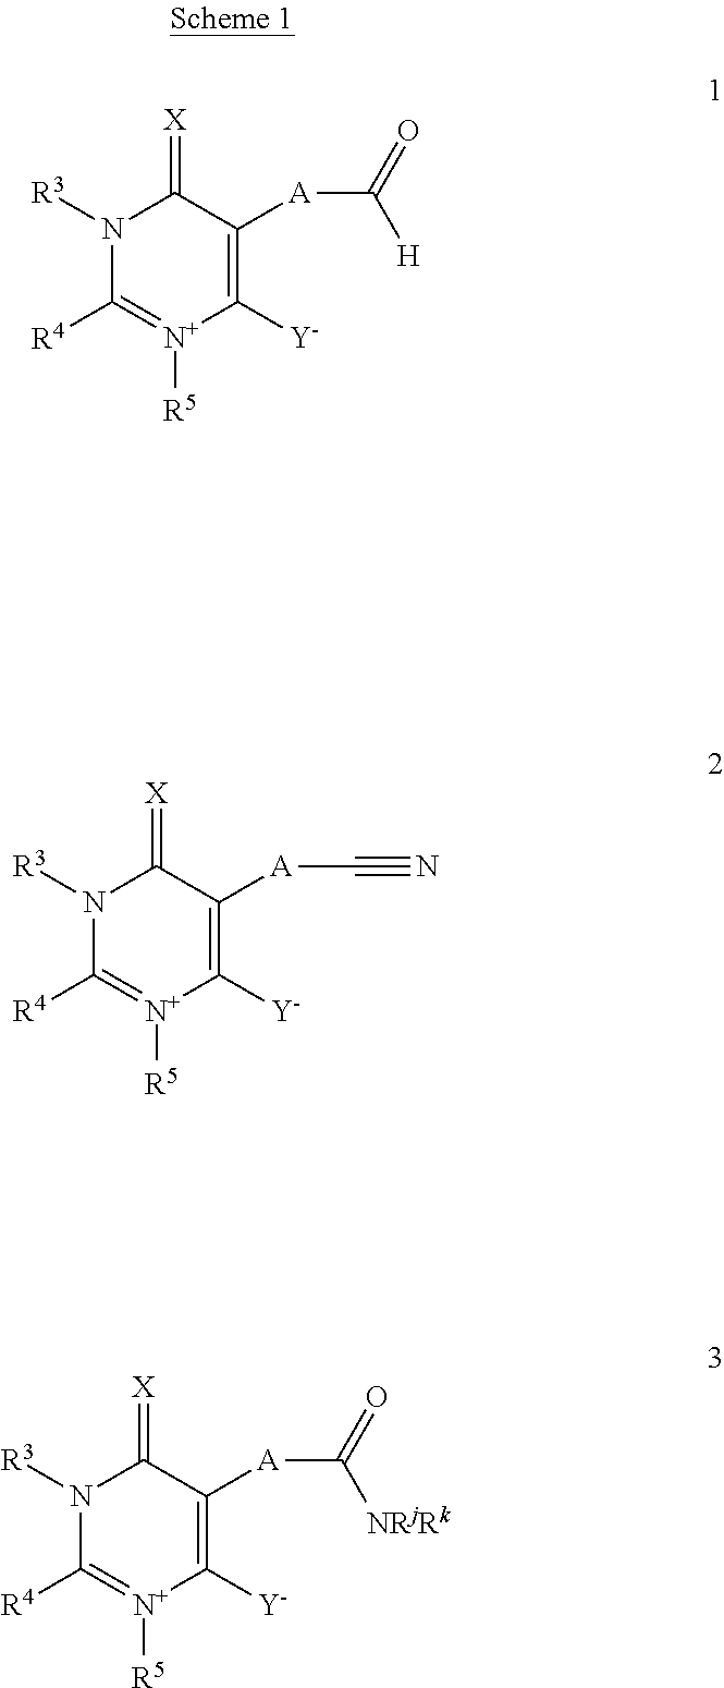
N1([R3])C([R4])=[N+]([R5])C([Y])=C([A]C(=O)[H])C1=[X].N1([R3])C([R4])=[N+]([R5])C([Y])=C([A]C#N)C1=[X].N1([R3])C([R4])=[N+]([R5])C([Y])=C([A]C(=O)[NRjRk])C1=[X]
